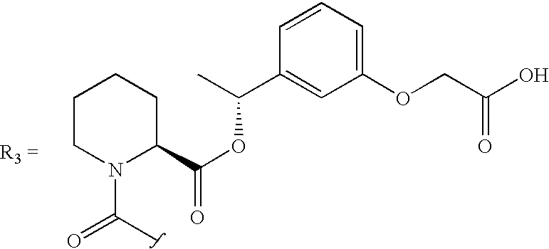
C1CN(C(C)=O)C(C(OC(C2=CC(OCC(O)=O)=CC=C2)C)=O)CC1
